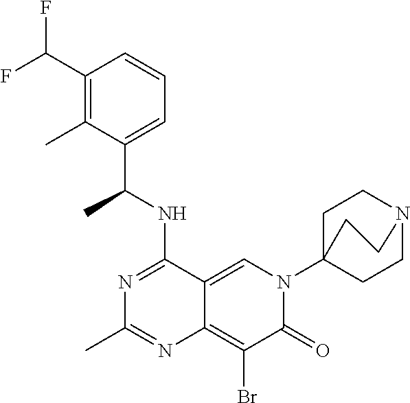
C12=CN(C34CCN(CC3)CC4)C(=O)C(Br)=C1N=C(C)N=C2NC(C1=CC=CC(C(F)F)=C1C)C
